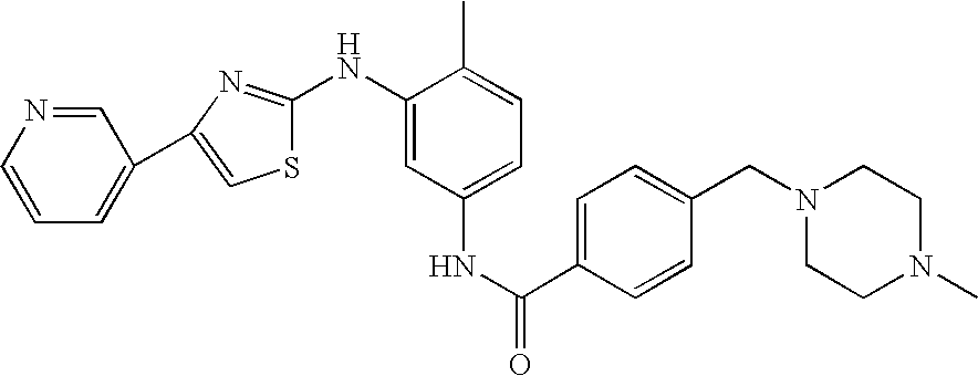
C1=C(C(NC2=CC=C(C)C(NC3=NC(C4=CC=CN=C4)=CS3)=C2)=O)C=CC(CN2CCN(C)CC2)=C1
